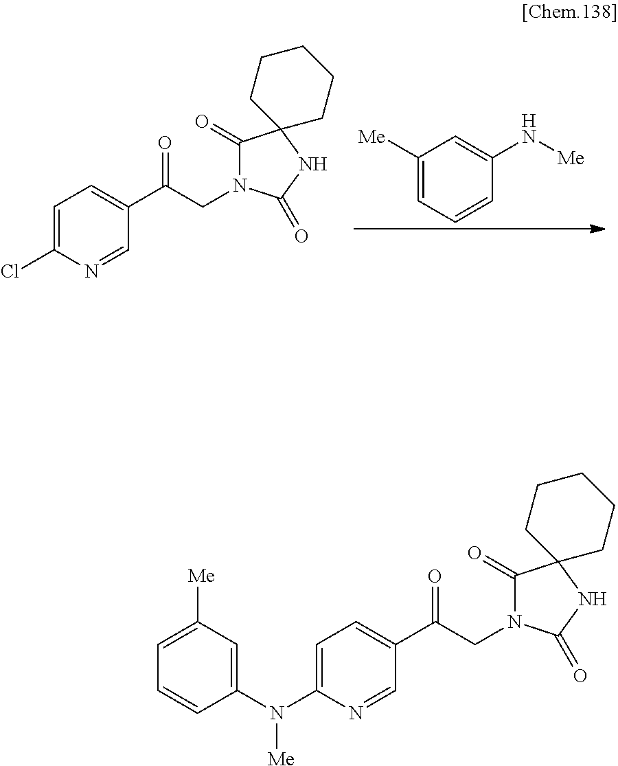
N1=CC(C(CN2C(=O)C3(NC2=O)CCCCC3)=O)=CC=C1Cl.C1(N[Me])=CC([Me])=CC=C1.N1=CC(C(CN2C(=O)C3(NC2=O)CCCCC3)=O)=CC=C1N(C1=CC([Me])=CC=C1)[Me]
